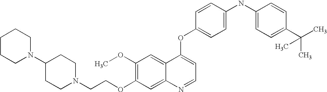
C(COC1=C(OC)C=C2C(=C1)N=CC=C2OC1=CC=C(NC2=CC=C(C(C)(C)C)C=C2)C=C1)N1CCC(N2CCCCC2)CC1
